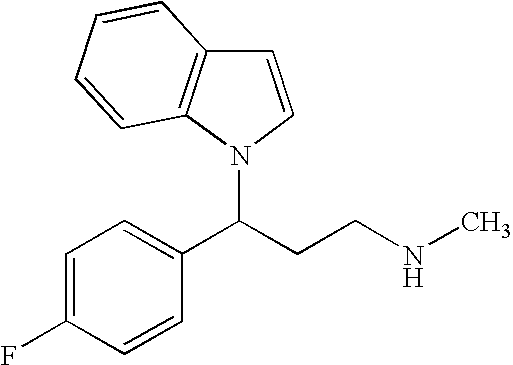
C1=C(F)C=CC(C(CCNC)N2C3=C(C=C2)C=CC=C3)=C1
